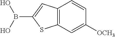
C12=C(C=C([OCH3])C=C1)SC(B(O)O)=C2
